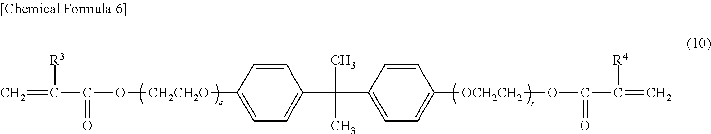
C=C(C(O[CH2CH2O]C1=CC=C(C(C2=CC=C([OCH2CH2]OC(C(=C)[R4])=O)C=C2)(C)C)C=C1)=O)[R3]
